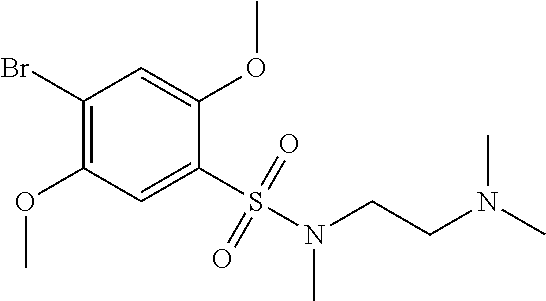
C1(Br)=C(OC)C=C(S(N(C)CCN(C)C)(=O)=O)C(OC)=C1
